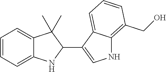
C1=CC=C2C(=C1)C(C)(C)C(C1=CNC3=C(CO)C=CC=C13)N2
